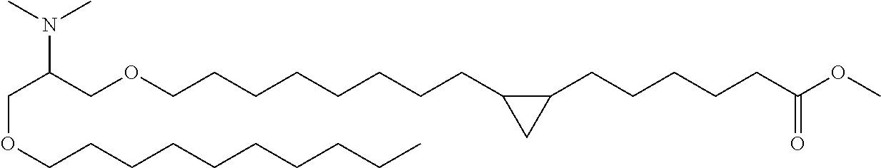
C(C(COCCCCCCCCC1C(CCCCCC(OC)=O)C1)N(C)C)OCCCCCCCCCC
